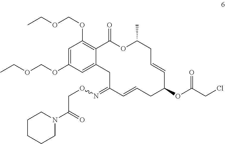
C1=C(OCOCC)C=C2C(=C1OCOCC)C(=O)OC(C)CC=CC(OC(CCl)=O)CC=CC(=NOCC(=O)N1CCCCC1)C2
